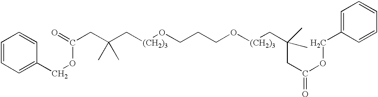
C1=CC=C(COC(CC(C[(CH2)3]OCCCO[(CH2)3]CC(CC(OCC2=CC=CC=C2)=O)(C)C)(C)C)=O)C=C1
